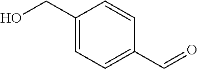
C1(CO)=CC=C(C=O)C=C1
